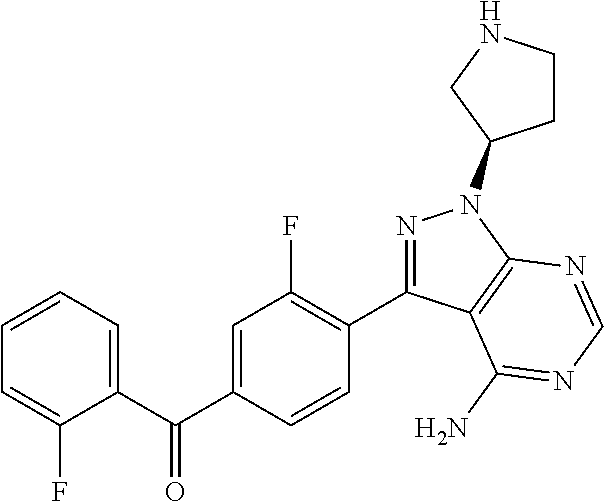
C1(C(C2=CC(F)=C(C3=NN(C4CCNC4)C4=C3C(N)=NC=N4)C=C2)=O)=CC=CC=C1F
